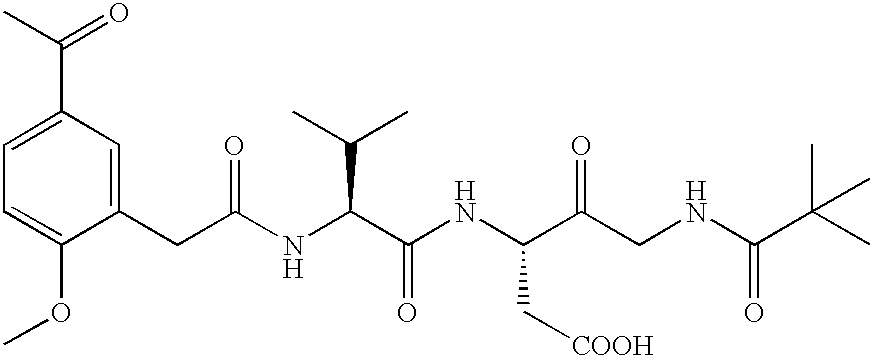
C1=C(OC)C(CC(NC(C(NC(C(CNC(C(C)(C)C)=O)=O)C[COOH])=O)C(C)C)=O)=CC(C(C)=O)=C1
